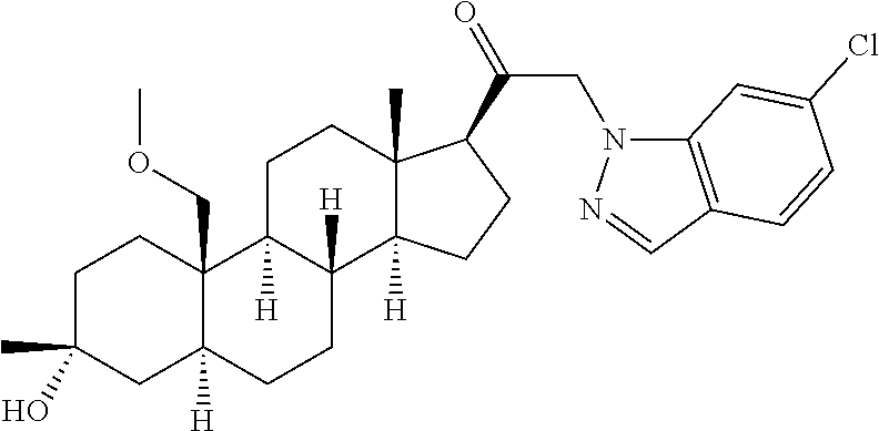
C1C(C)(O)CC2([H])C(COC)(C1)C1([H])C([H])(CC2)C2([H])C(C)(CC1)C(C(=O)CN1C3=C(C=N1)C=CC(Cl)=C3)CC2
